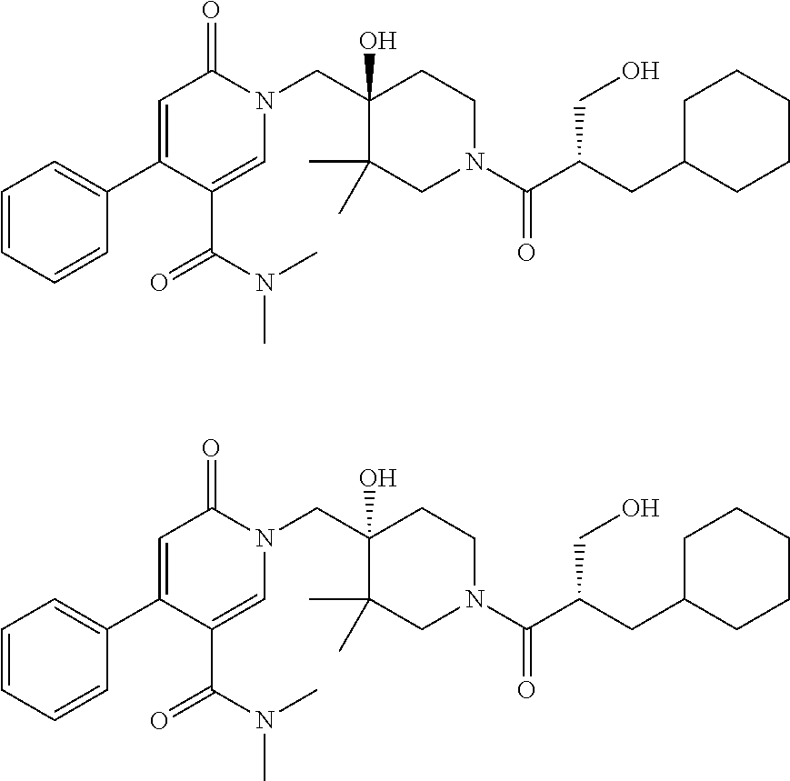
N1(CC2(O)C(C)(C)CN(C(=O)C(CO)CC3CCCCC3)CC2)C(=O)C=C(C2=CC=CC=C2)C(C(=O)N(C)C)=C1.N1(CC2(O)C(C)(C)CN(C(=O)C(CO)CC3CCCCC3)CC2)C(=O)C=C(C2=CC=CC=C2)C(C(=O)N(C)C)=C1
